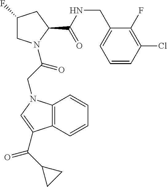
C1C(F)CC(C(NCC2=CC=CC(Cl)=C2F)=O)N1C(CN1C2=C(C(C(C3CC3)=O)=C1)C=CC=C2)=O
